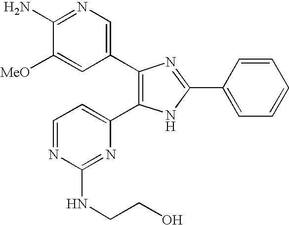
C1(N)=NC=C(C2=C(C3=CC=NC(NCCO)=N3)NC(C3=CC=CC=C3)=N2)C=C1[MeO]
